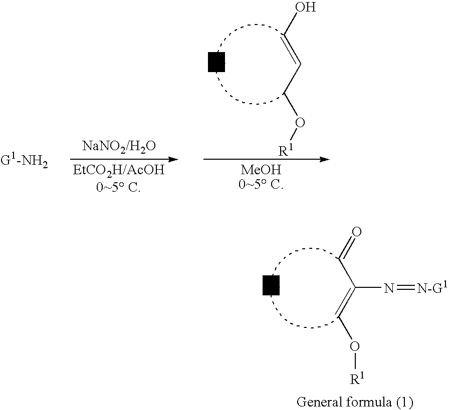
C(=CCO[R1])O.C(C(=CO[R1])N=[N-G1])=O
